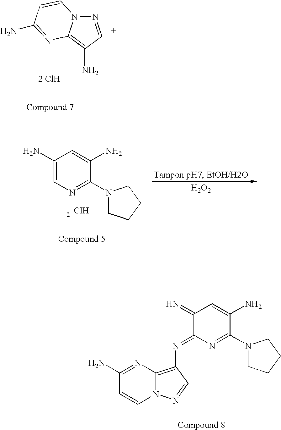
N1=CC(N)=C2N1C=CC(N)=N2.[2 ClH].C1(N)=CN=C(N2CCCC2)C(N)=C1.Cl.[H2O2].C1(N)=NC2=C(N=C3N=C(N4CCCC4)C(N)=CC3=N)C=NN2C=C1
